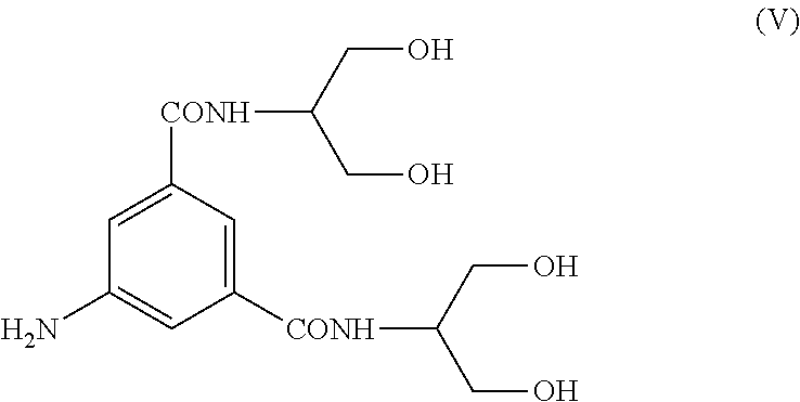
C1([CONH]C(CO)CO)=CC([CONH]C(CO)CO)=CC(N)=C1
